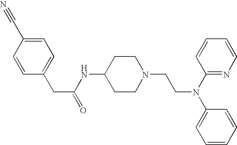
C1(NC(CC2=CC=C(C#N)C=C2)=O)CCN(CCN(C2=CC=CC=C2)C2=NC=CC=C2)CC1
